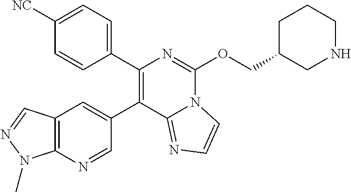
C1([NC])=CC=C(C2=C(C3=CC4=C(N=C3)N(C)N=C4)C3=NC=CN3C(OCC3CNCCC3)=N2)C=C1
